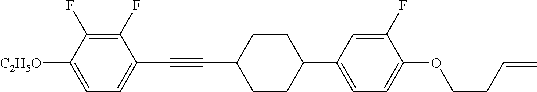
C1(F)=C(F)C([C2H5O])=CC=C1C#CC1CCC(C2=CC=C(OCCC=C)C(F)=C2)CC1
